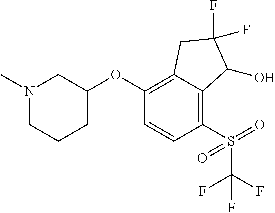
C1(OC2CN(C)CCC2)=C2C(=C(S(=O)(=O)C(F)(F)F)C=C1)C(O)C(F)(F)C2
